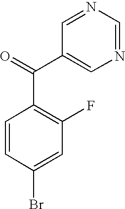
C1=NC=NC=C1C(C1=C(F)C=C(Br)C=C1)=O
